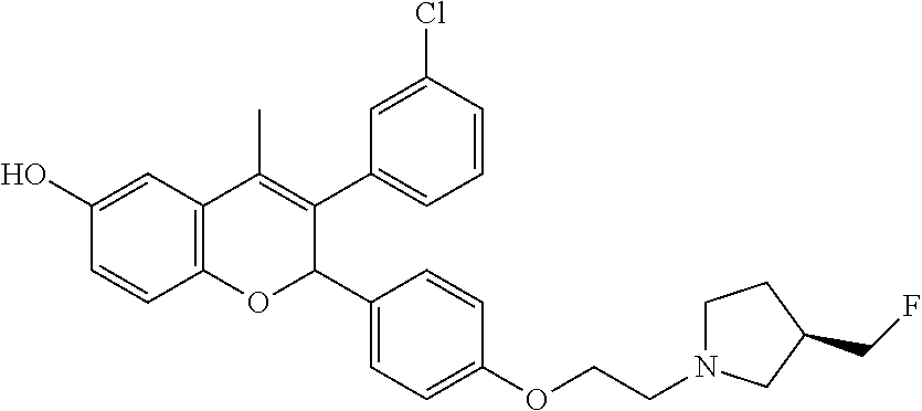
C12=C(C=C(O)C=C1)C(C)=C(C1=CC=CC(Cl)=C1)C(C1=CC=C(OCCN3CCC(CF)C3)C=C1)O2
